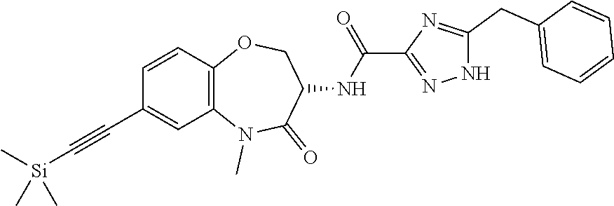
N1(C)C2=C(C=CC(C#C[Si](C)(C)C)=C2)OCC(NC(C2=NNC(CC3=CC=CC=C3)=N2)=O)C1=O
